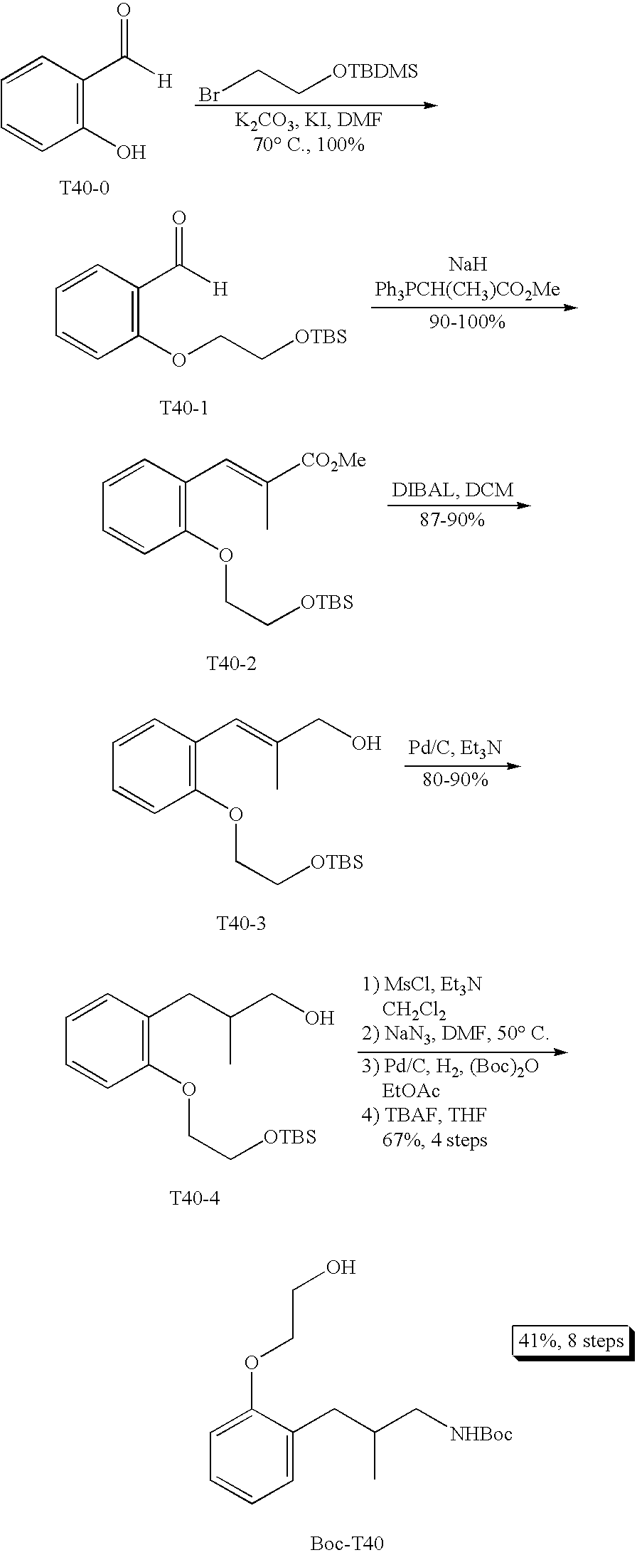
C1(O)=C(C([H])=O)C=CC=C1.BrCC[OTBDMS].C1(OCC[OTBS])=C(C([H])=O)C=CC=C1.C1(OCC[OTBS])=C(C=C(C)[CO2Me])C=CC=C1.C1(OCC[OTBS])=C(C=C(C)CO)C=CC=C1.C1(OCC[OTBS])=C(CC(C)CO)C=CC=C1.C1=C(CC(C)C[NHBoc])C(OCCO)=CC=C1
